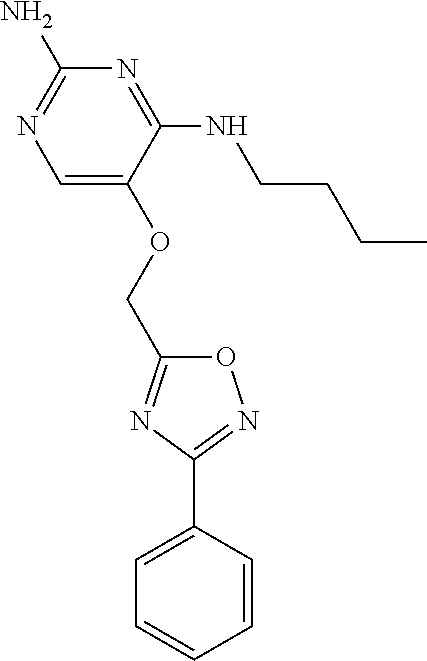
C1=C(OCC2=NC(C3=CC=CC=C3)=NO2)C(NCCCC)=NC(N)=N1
